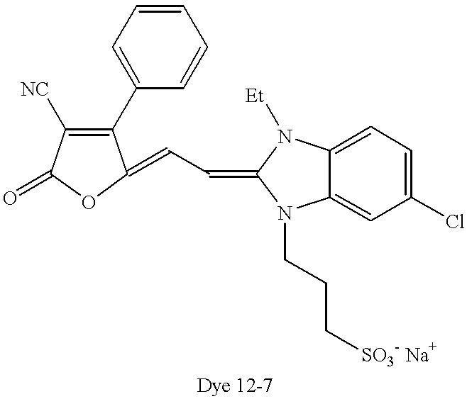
C1(C2=CC=CC=C2)=C([NC])C(=O)OC1=CC=C1N([Et])C2=CC=C(Cl)C=C2N1CCC[SO3- Na+]
